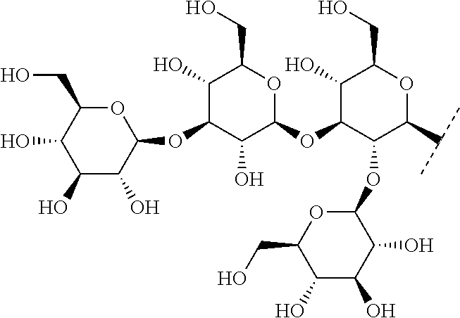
C1(O)C(OC2OC(CO)C(O)C(O)C2O)C(O)C(OC2C(O)C(CO)OC(C(C)C)C2OC2OC(CO)C(O)C(O)C2O)OC1CO
